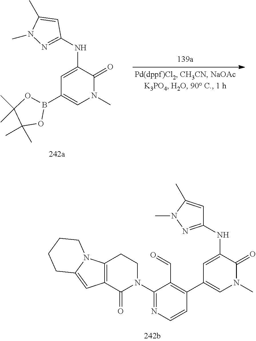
C1=C(NC2=NN(C)C(C)=C2)C(=O)N(C)C=C1B1OC(C)(C)C(C)(C)O1.C1=C(NC2=NN(C)C(C)=C2)C(=O)N(C)C=C1C1=C(C=O)C(N2CCC3=C(C2=O)C=C2N3CCCC2)=NC=C1
